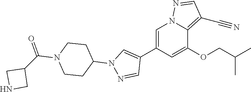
C1=C(C2=CN(C3CCN(C(C4CNC4)=O)CC3)N=C2)C=C(OCC(C)C)C2=C(C#N)C=NN12
